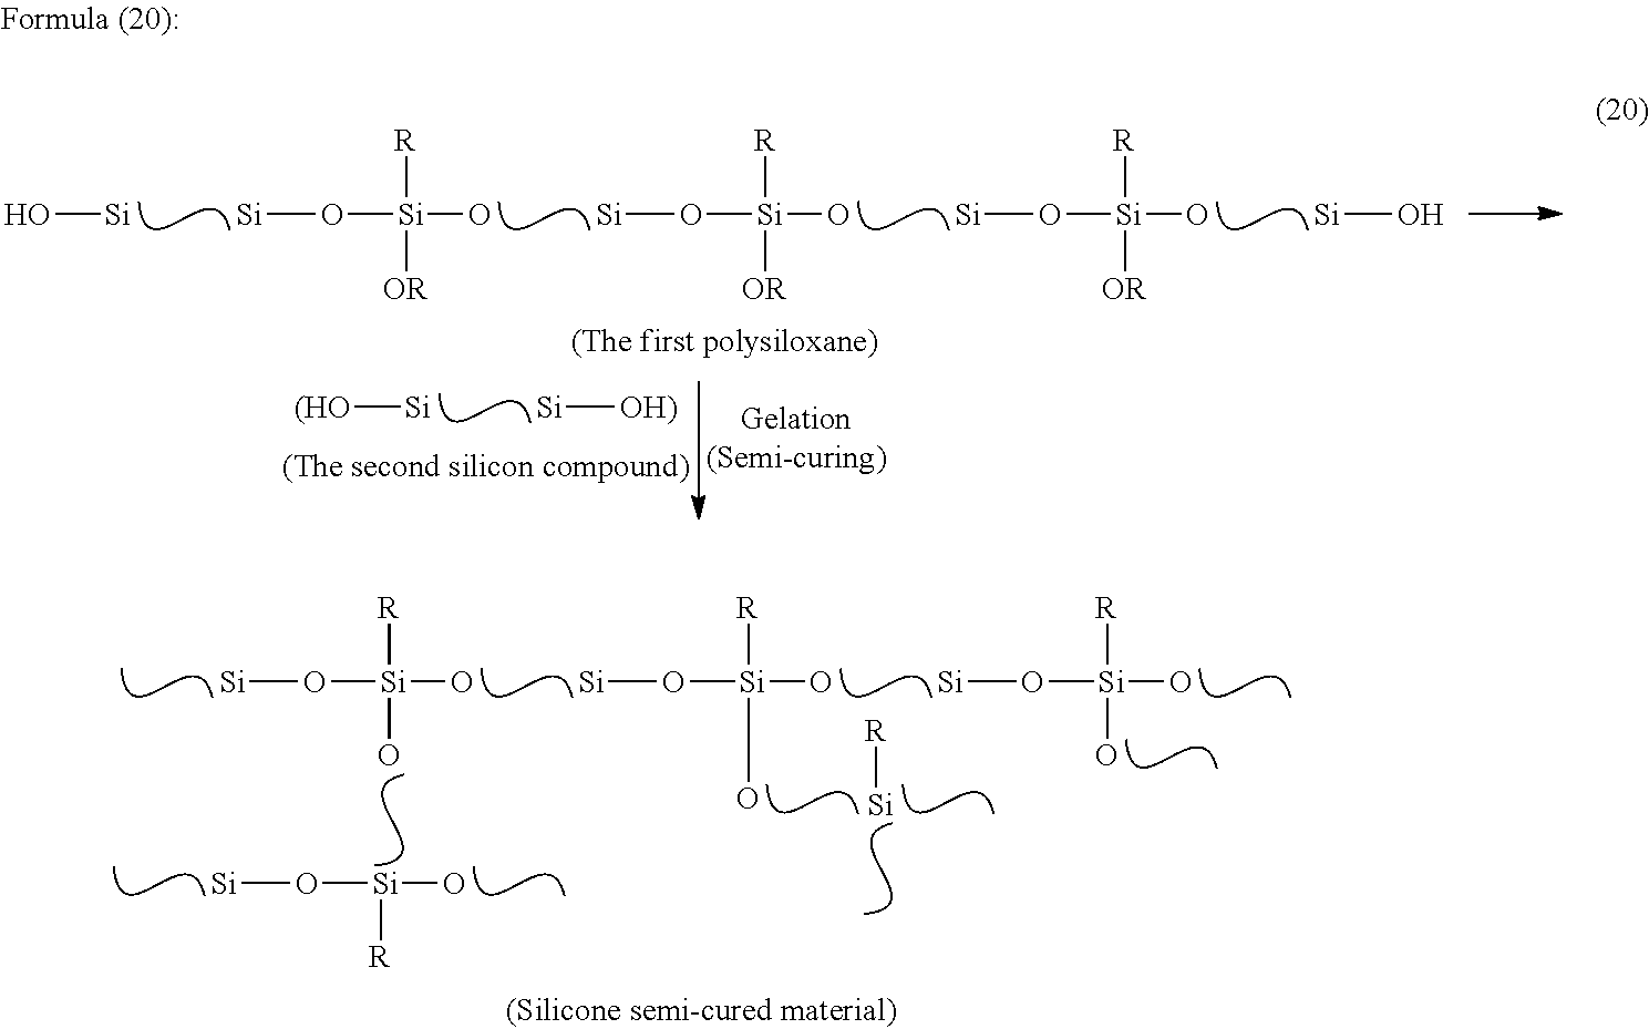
[Si]O[Si](O)([R])O.[Si]O[Si](O)([R])O.[Si]O[Si](O)([R])O.[Si]O[Si](O)[R].[R][Si].O[Si].[Si]O[Si](O)([R])[OR].[Si]O[Si](O)([R])[OR].[Si]O[Si](O)([R])[OR].[Si]O.[(HO][Si].[Si][OH)]
